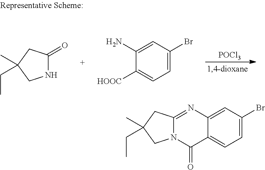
[POCl3].N1C(=O)CC(C)(CC)C1.C1=C(Br)C=C(N)C([HOOC])=C1.C1=C(Br)C=C2C(=C1)C(=O)N1C(=N2)CC(C)(CC)C1
